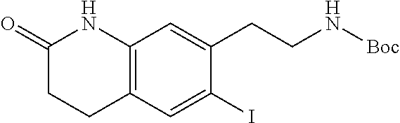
C1(=O)CCC2=C(N1)C=C(CCN[Boc])C(I)=C2
